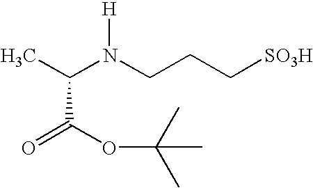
CC(N(CCC[SO3H])[H])C(OC(C)(C)C)=O
